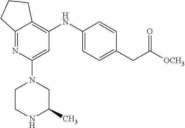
C12=NC(N3CCNC(C)C3)=CC(NC3=CC=C(CC([OCH3])=O)C=C3)=C1CCC2
